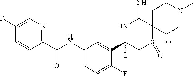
C1(C(NC2=CC=C(F)C(C3(C)CS(=O)(=O)C4(C(=N)N3)CCN(C)CC4)=C2)=O)=NC=C(F)C=C1
